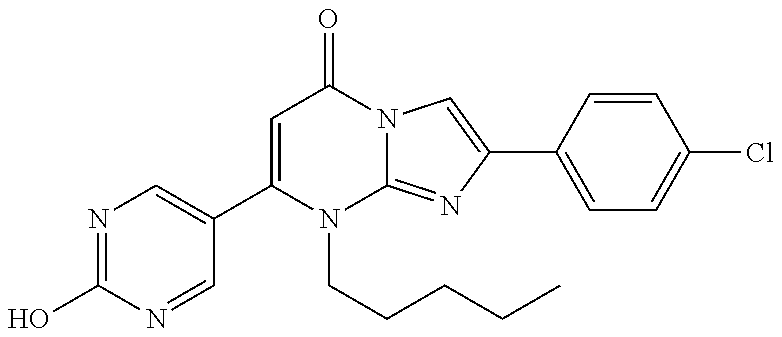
C1(O)=NC=C(C2=CC(=O)N3C(=NC(C4=CC=C(Cl)C=C4)=C3)N2CCCCC)C=N1
